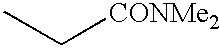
C([CONMe2])C
